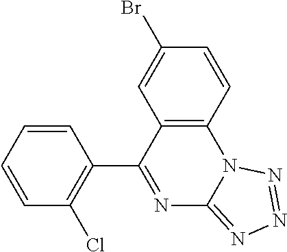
C12=C(C=CC(Br)=C1)N1C(=NN=N1)N=C2C1=C(Cl)C=CC=C1
